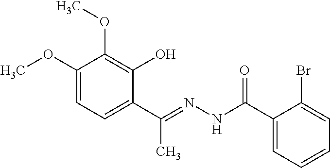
C1(OC)=CC=C(C(=NNC(C2=CC=CC=C2Br)=O)C)C(O)=C1OC
